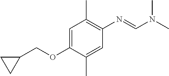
C1(COC2=CC(C)=C(N=CN(C)C)C=C2C)CC1
